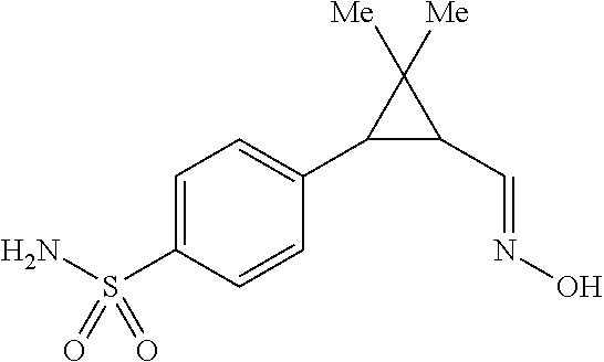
C1(C2=CC=C(S(N)(=O)=O)C=C2)C(C=NO)C1([Me])[Me]
